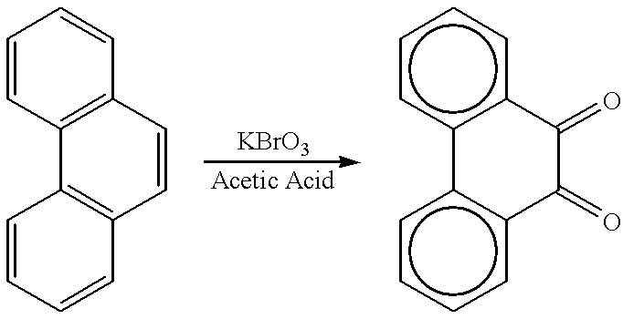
C1=CC=CC2=C1C1=C(C=C2)C=CC=C1.c1cccc2c1-c1c(cccc1)C(=O)C2=O
